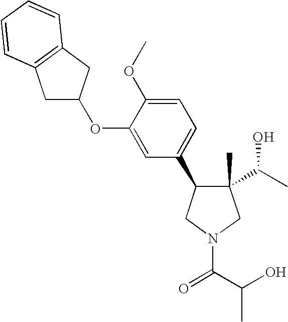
C1(C)(C(C)O)C(C2=CC=C(OC)C(OC3CC4=C(C3)C=CC=C4)=C2)CN(C(C(O)C)=O)C1
